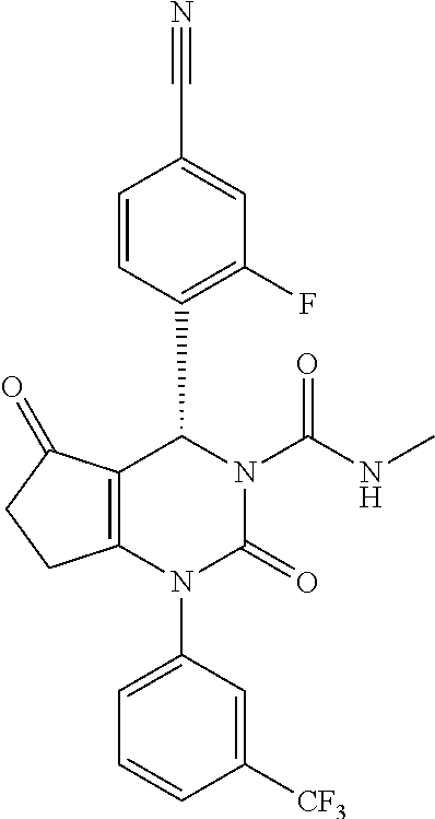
C12=C(N(C3=CC=CC([CF3])=C3)C(=O)N(C(NC)=O)C1C1=C(F)C=C(C#N)C=C1)CCC2=O
